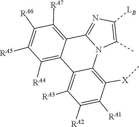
N12C3=C([X]C)C([RA1])=C([RA2])C([RA3])=C3C3=C([RA4])C([RA5])=C([RA6])C([RA7])=C3C1=NC([LB])=C2C
